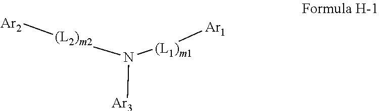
N([Ar3])([(L1)m1][Ar1])[(L2)m2][Ar2]
